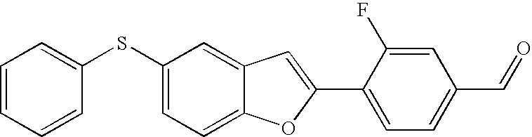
C1=CC=CC(SC2=CC=C3C(=C2)C=C(C2=CC=C(C=O)C=C2F)O3)=C1
